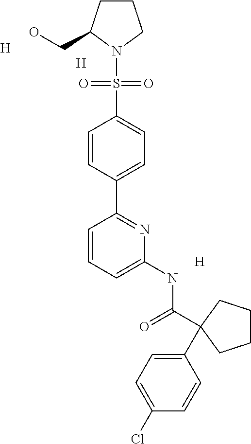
C1CC(CO)N(S(=O)(=O)C2=CC=C(C3=NC(NC(=O)C4(C5=CC=C(Cl)C=C5)CCCC4)=CC=C3)C=C2)C1.[H].[H].[H]
